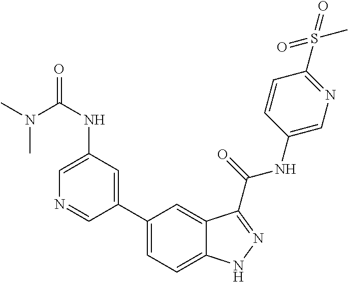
C1(NC(=O)N(C)C)=CN=CC(C2=CC=C3C(=C2)C(C(NC2=CN=C(S(=O)(=O)C)C=C2)=O)=NN3)=C1
